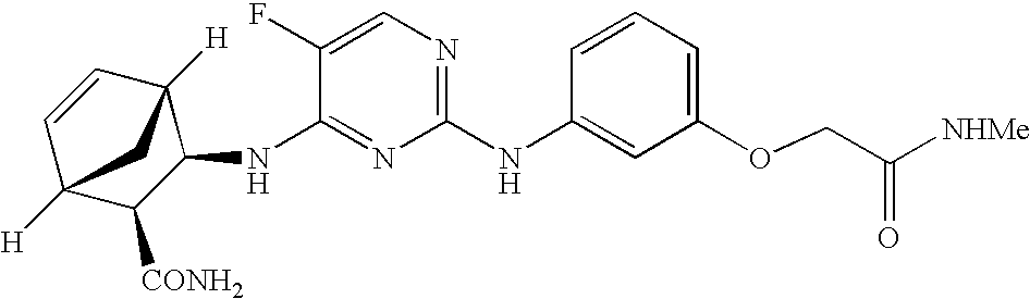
C1(NC2=CC(OCC([NHMe])=O)=CC=C2)=NC=C(F)C(NC2C3([H])C=CC([H])(C2[CONH2])C3)=N1
